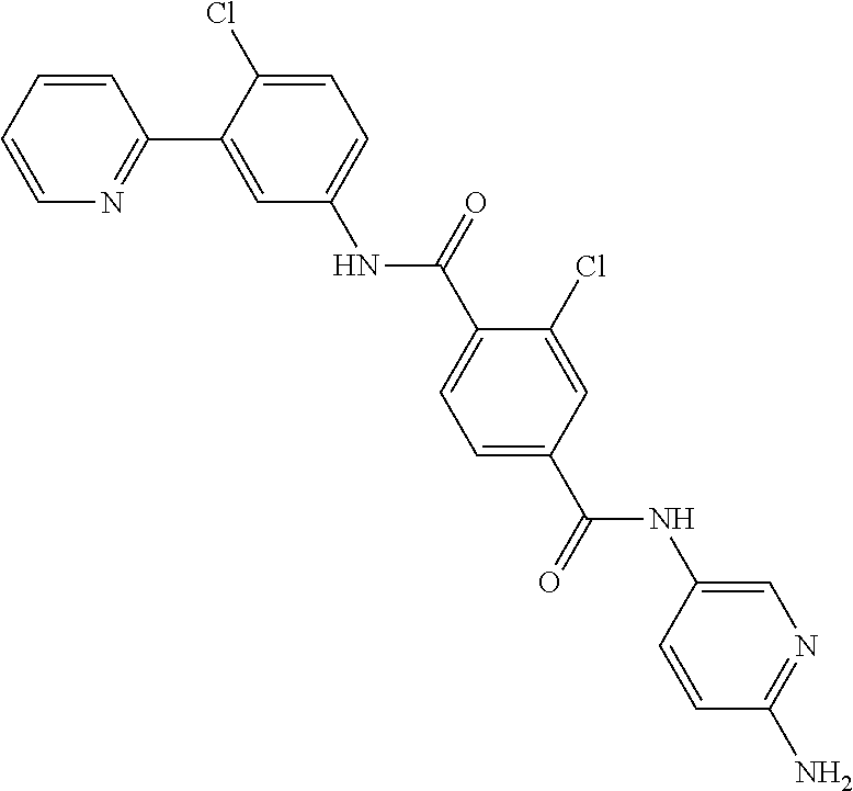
C1=CC=CN=C1C1=CC(NC(C2=CC=C(C(NC3=CN=C(N)C=C3)=O)C=C2Cl)=O)=CC=C1Cl
